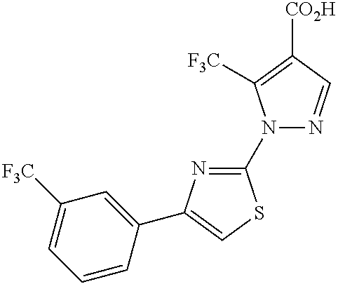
C1(N2N=CC([CO2H])=C2[F3C])=NC(C2=CC([F3C])=CC=C2)=CS1
